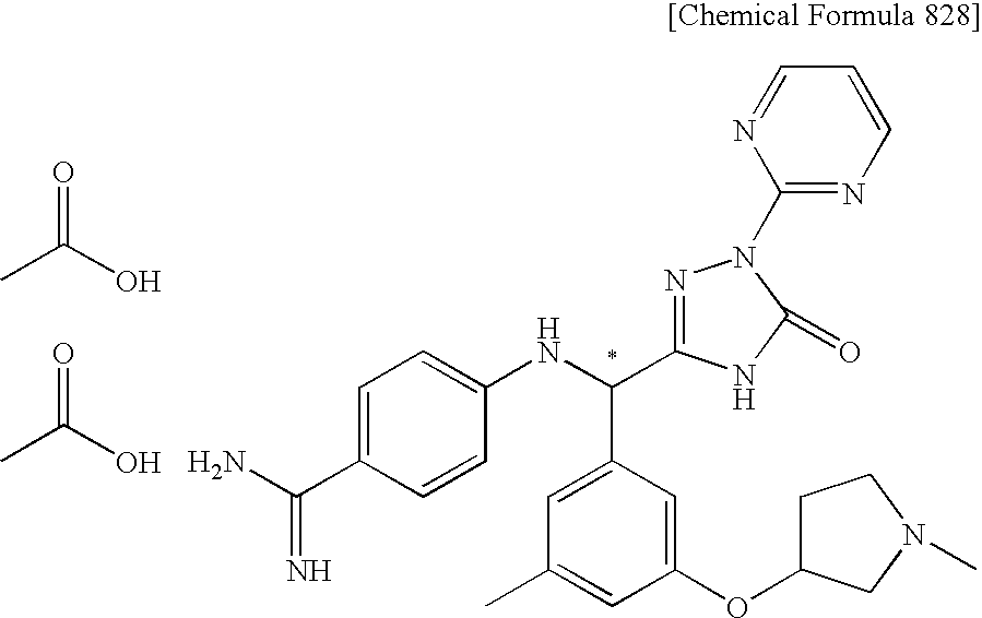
CC(O)=O.CC(O)=O.NC(C1=CC=C(NC(C2=CC(C)=CC(OC3CCN(C)C3)=C2)C2=NN(C3=NC=CC=N3)C(=O)N2)C=C1)=N
